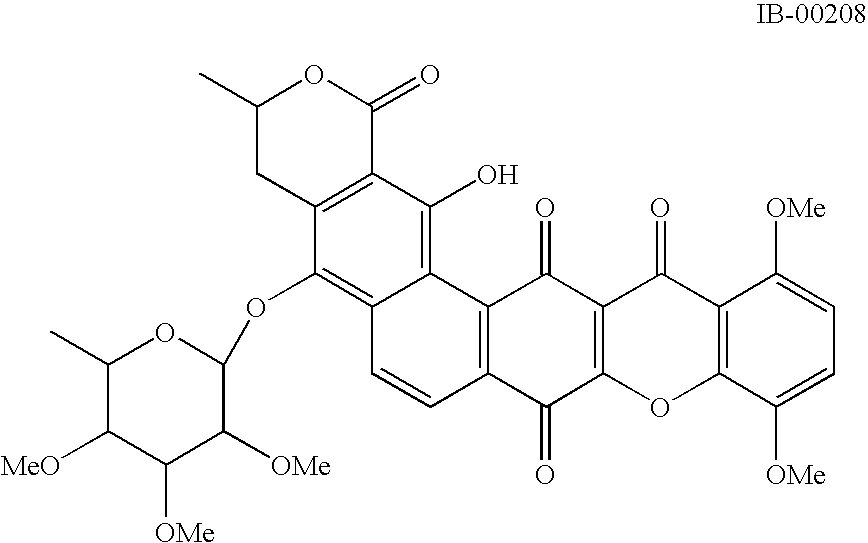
C12=C(C(O)=C3C(=C1OC1C([OMe])C([OMe])C([MeO])C(C)O1)C=CC1=C3C(=O)C3=C(C1=O)OC1=C(C3=O)C([OMe])=CC=C1[OMe])C(=O)OC(C)C2
